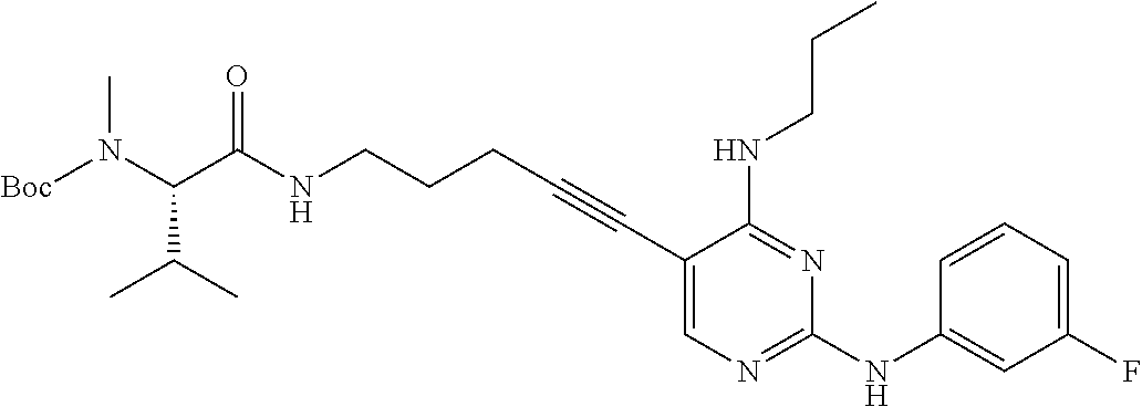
N(CCCC#CC1=CN=C(NC2=CC(F)=CC=C2)N=C1NCCC)C(C(N([Boc])C)C(C)C)=O
